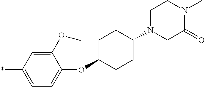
C1(OC)=CC(*)=CC=C1OC1CCC(N2CCN(C)C(=O)C2)CC1
